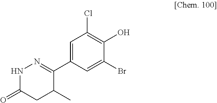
C1=C(C2=NNC(=O)CC2C)C=C(Br)C(O)=C1Cl
